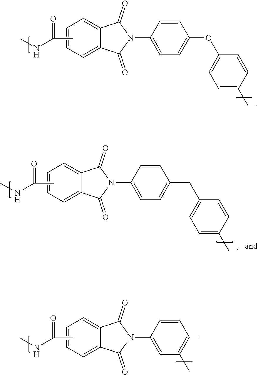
C1=CC=C2C(=C1)C(=O)N(C1=CC=C(OC3=CC=C(C)C=C3)C=C1)C2=O.CC(=O)NC.C1=CC=C2C(=C1)C(=O)N(C1=CC=C(CC3=CC=C(C)C=C3)C=C1)C2=O.CC(=O)NC.C1=CC=C2C(=C1)C(=O)N(C1=CC(C)=CC=C1)C2=O.CC(=O)NC
